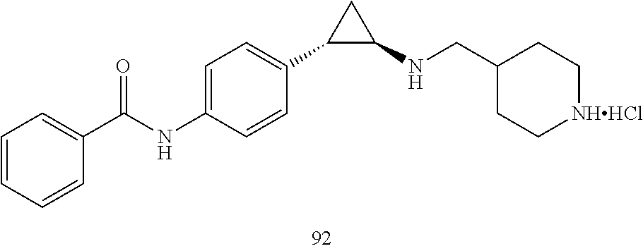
C1(C2CC2NCC2CC[NHHCl]CC2)=CC=C(NC(C2=CC=CC=C2)=O)C=C1
